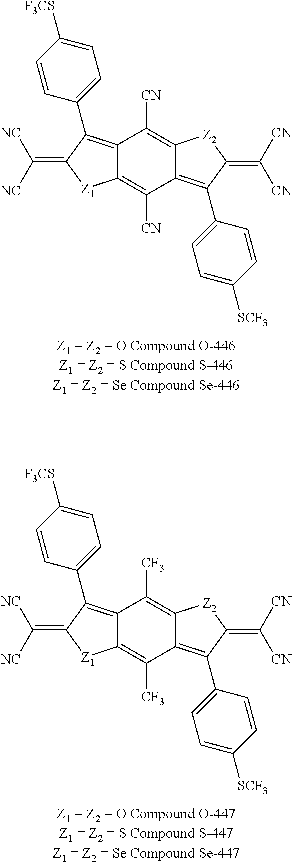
C12=C(C3=CC=C([F3CS])C=C3)C(=C([NC])[NC])[Z1]C1=C([CF3])C1=C(C3=CC=C([SCF3])C=C3)C(=C([CN])[CN])[Z2]C1=C2[CF3].C12=C(C3=CC=C([F3CS])C=C3)C(=C([NC])[NC])[Z1]C1=C([CN])C1=C(C3=CC=C([SCF3])C=C3)C(=C([CN])[CN])[Z2]C1=C2[CN]
